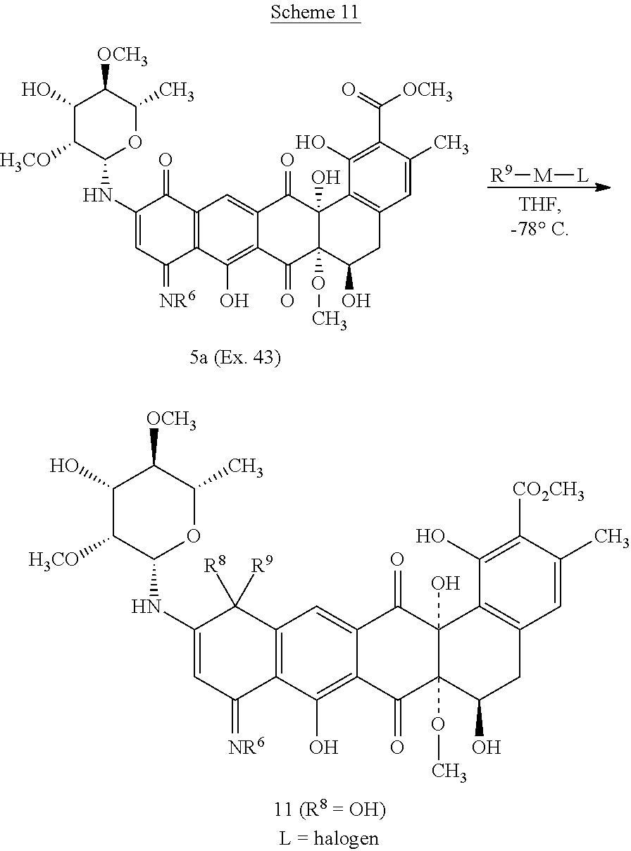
C12=C(C(O)=C3C(=C1)C(=O)C1(O)C(OC)(C3=O)C(O)CC3=C1C(O)=C(C(=O)[OCH3])C(C)=C3)C(=[NR6])C=C(NC1OC(C)C([OCH3])C(O)C1[H3CO])C2=O.[R9][M][L].C12=C(C(O)=C3C(=C1)C(=O)C1(O)C(OC)(C3=O)C(O)CC3=C1C(O)=C([CO2CH3])C(C)=C3)C(=[NR6])C=C(NC1OC(C)C([OCH3])C(O)C1[H3CO])C2([R9])[R8]
